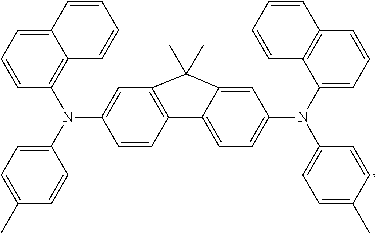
C12=C(C=C(N(C3=C4C(=CC=C3)C=CC=C4)C3=CC=C(C)C=C3)C=C1)C(C)(C)C1=CC(N(C3=CC=CC4=C3C=CC=C4)C3=CC=C(C)C=C3)=CC=C21
